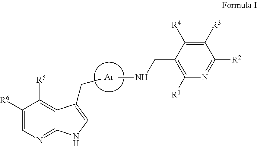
C1([R6])=CN=C2C(=C1[R5])C(CC)=CN2.[Ar].CNCC1=C([R1])N=C([R2])C([R3])=C1[R4]
